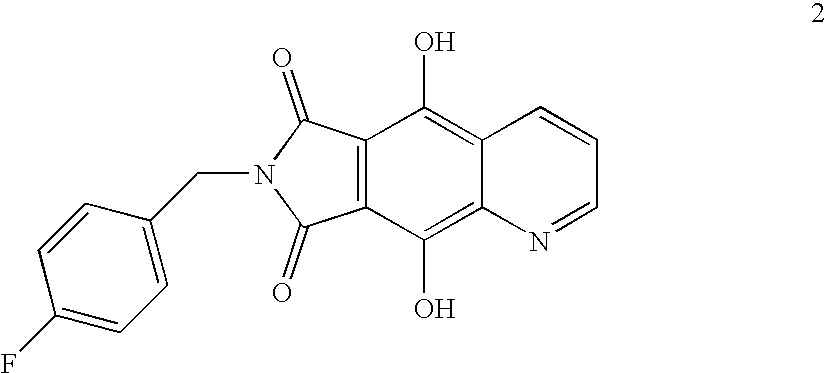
C12=C(C(=O)N(CC3=CC=C(F)C=C3)C1=O)C(O)=C1C(=C2O)N=CC=C1
